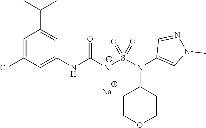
[Na].C1(NC([N-]S(N(C2=CN(C)N=C2)C2CCOCC2)(=O)=O)=O)=CC(Cl)=CC(C(C)C)=C1
